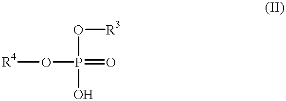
[R4]OP(=O)(O[R3])O
